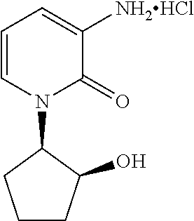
C1=CN(C2CCCC2O)C(=O)C([NH2HCl])=C1
